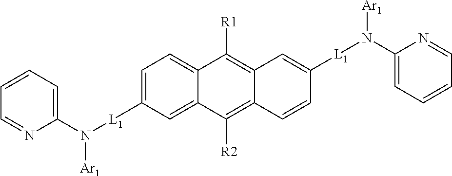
C1(N([L1]C2=CC=C3C(=C2)C([R2])=C2C(=C3[R1])C=C([L1]N(C3=CC=CC=N3)[Ar1])C=C2)[Ar1])=CC=CC=N1
